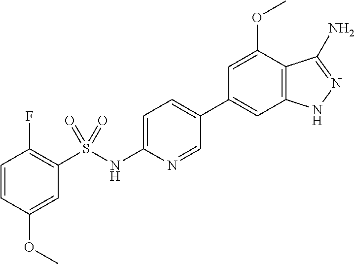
C1=CC(OC)=CC(S(NC2=CC=C(C3=CC4=C(C(OC)=C3)C(N)=NN4)C=N2)(=O)=O)=C1F
